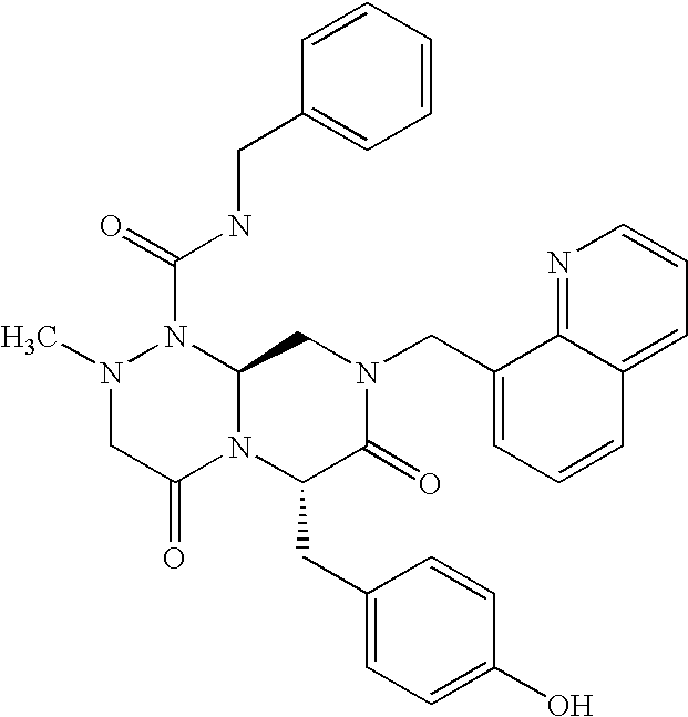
CN1CC(=O)N2C(N1C(=O)NCC1=CC=CC=C1)CN(CC1=CC=CC3=CC=CN=C13)C(=O)C2CC1=CC=C(O)C=C1
